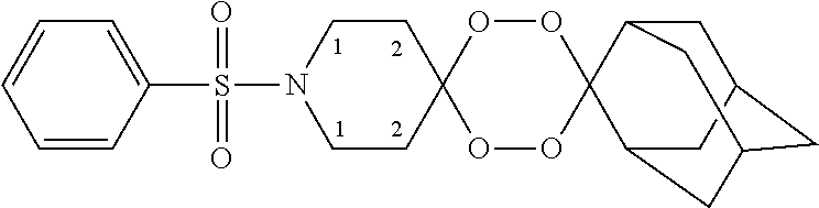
C1C2CC3CC(C4(C1C3)OOC1(OO4)CCN(S(C3=CC=CC=C3)(=O)=O)CC1)C2
